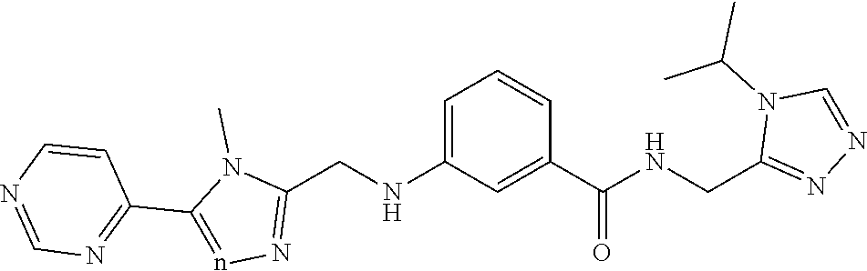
C1(C2=nN=C(CNC3=CC=CC(C(NCC4=NN=CN4C(C)C)=O)=C3)N2C)=NC=NC=C1
